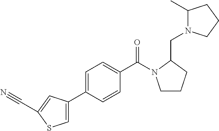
C1=C(C2=CC=C(C(N3CCCC3CN3C(C)CCC3)=O)C=C2)C=C(C#N)S1
